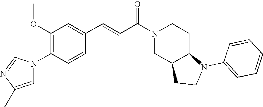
C1(OC)=C(N2C=C(C)N=C2)C=CC(C=CC(N2CC3C(CC2)N(C2=CC=CC=C2)CC3)=O)=C1
